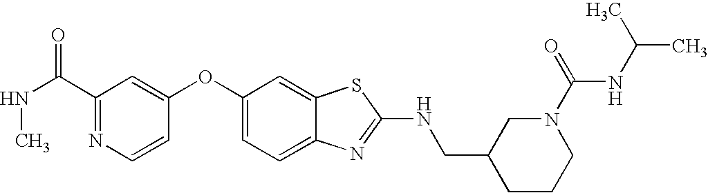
N1=C(C(NC)=O)C=C(OC2=CC=C3C(=C2)SC(NCC2CCCN(C(=O)NC(C)C)C2)=N3)C=C1
